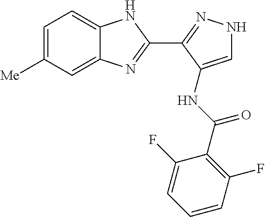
C1=C([Me])C=C2C(=C1)NC(C1=NNC=C1NC(C1=C(F)C=CC=C1F)=O)=N2
